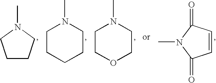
C1CCN(C)C1.C1CCCCN1C.C1COCCN1C.C1=CC(=O)N(C)C1=O
